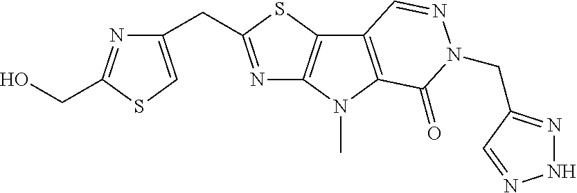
N1=C(CC2=CSC(CO)=N2)SC2=C1N(C)C1=C2C=NN(CC2=NNN=C2)C1=O
